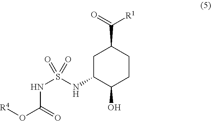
C1C(NS(NC(O[R4])=O)(=O)=O)C(O)CCC1C(=O)[R1]
